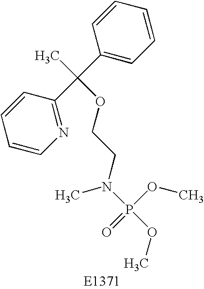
C1=CN=C(C(C2=CC=CC=C2)(C)OCCN(P(OC)(OC)=O)C)C=C1
